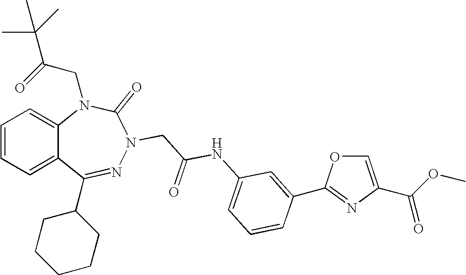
C1=CC=C2C(=C1)N(CC(=O)C(C)(C)C)C(=O)N(CC(NC1=CC=CC(C3=NC(C(OC)=O)=CO3)=C1)=O)N=C2C1CCCCC1
